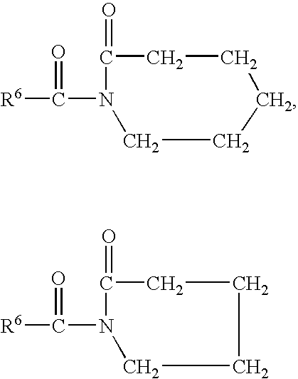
[R6]C(=O)N1C(=O)CCCCC1.[R6]C(=O)N1C(=O)CCCC1
